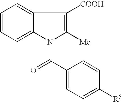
C1=CC=C2C(=C1)C([COOH])=C([Me])N2C(C1=CC=C([R5])C=C1)=O
